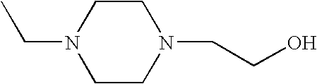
C1CN(CC)CCN1CCO
